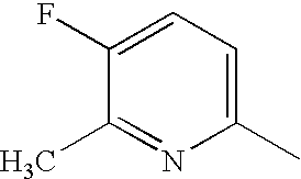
C1(F)=CC=C(C)N=C1C
